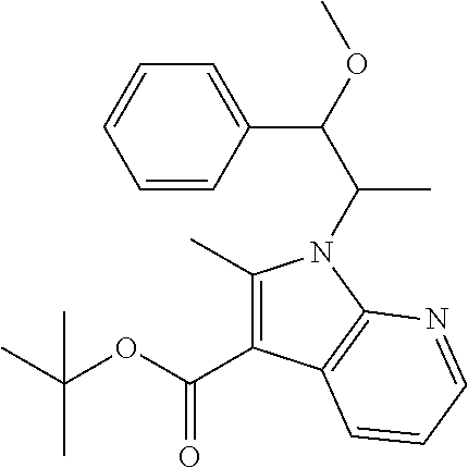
C1=CC(C(OC)C(C)N2C(C)=C(C(OC(C)(C)C)=O)C3=C2N=CC=C3)=CC=C1
